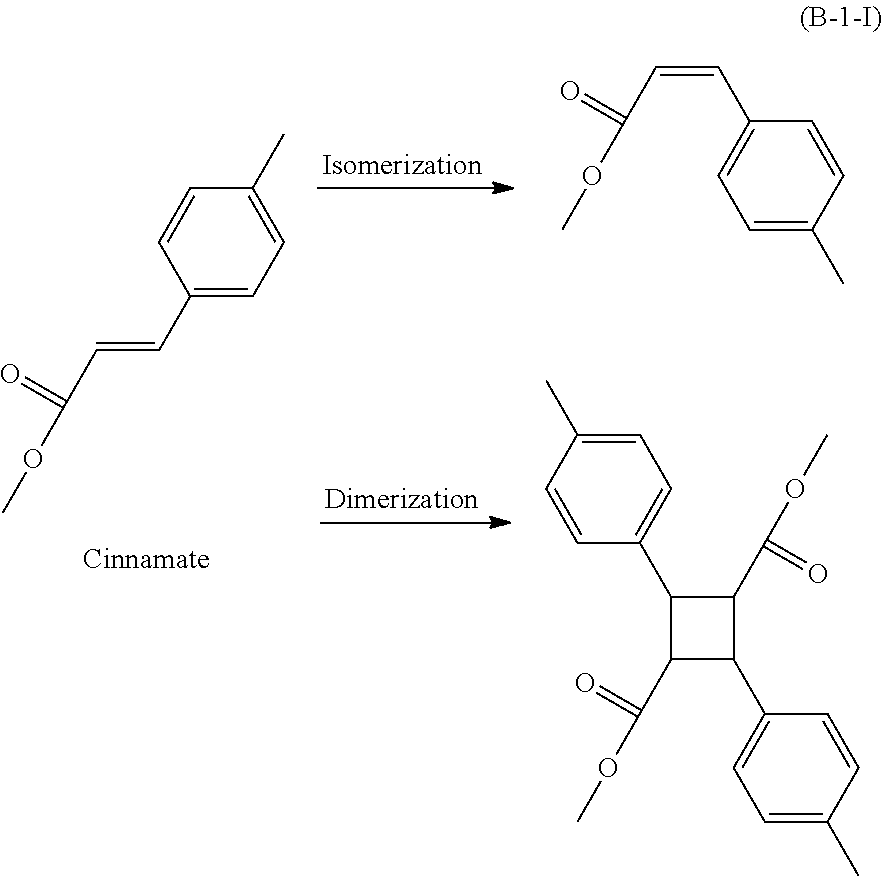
C1=CC(C=CC(OC)=O)=CC=C1C.C1(C=CC(OC)=O)=CC=C(C)C=C1.C1(C2C(C(OC)=O)C(C3=CC=C(C)C=C3)C2C(OC)=O)=CC=C(C)C=C1
